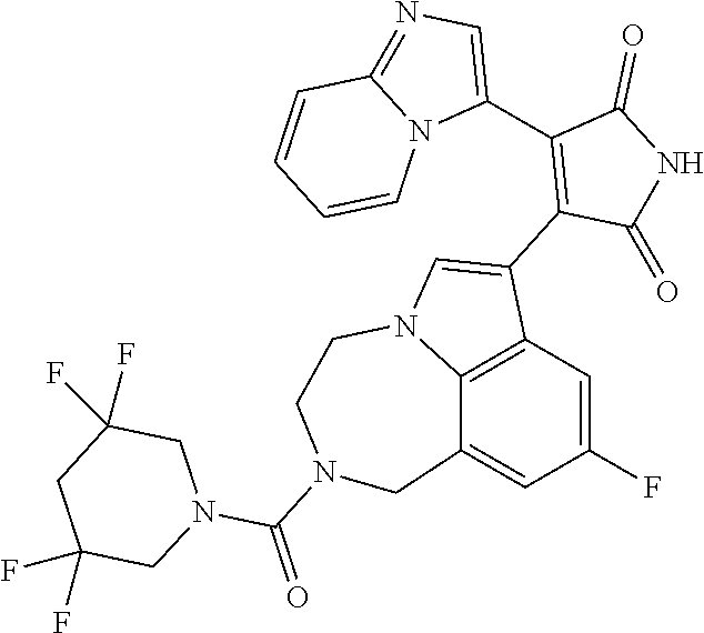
C12=C3C=C(F)C=C1CN(C(=O)N1CC(F)(F)CC(F)(F)C1)CCN2C=C3C1=C(C2=CN=C3N2C=CC=C3)C(=O)NC1=O
